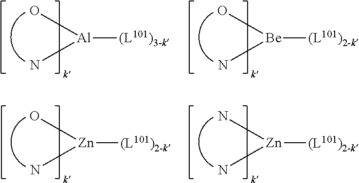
N[Zn](O)[(L101)2-k].N[Zn](N)[(L101)2-k].N[Al](O)[(L101)3-k].N[Be](O)[(L101)2-k]
